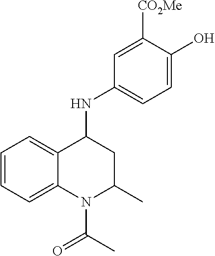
C1=CC=C2C(=C1)C(NC1=CC=C(O)C([CO2Me])=C1)CC(C)N2C(C)=O
